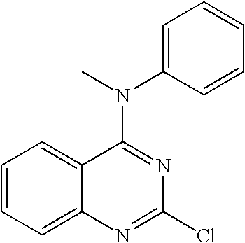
C1=C(N(C)C2=NC(Cl)=NC3=CC=CC=C23)C=CC=C1
